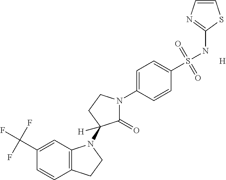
C12=C(C=C(C(F)(F)F)C=C1)N(C1([H])C(=O)N(C3=CC=C(S(NC4=NC=CS4)(=O)=O)C=C3)CC1)CC2.[H]
